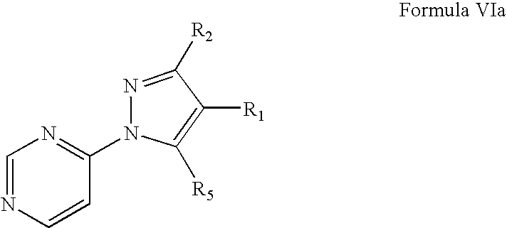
C1=NC=CC(N2C([R5])=C([R1])C([R2])=N2)=N1
